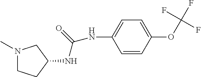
N1(C)CCC(NC(=O)NC2=CC=C(OC(F)(F)F)C=C2)C1
